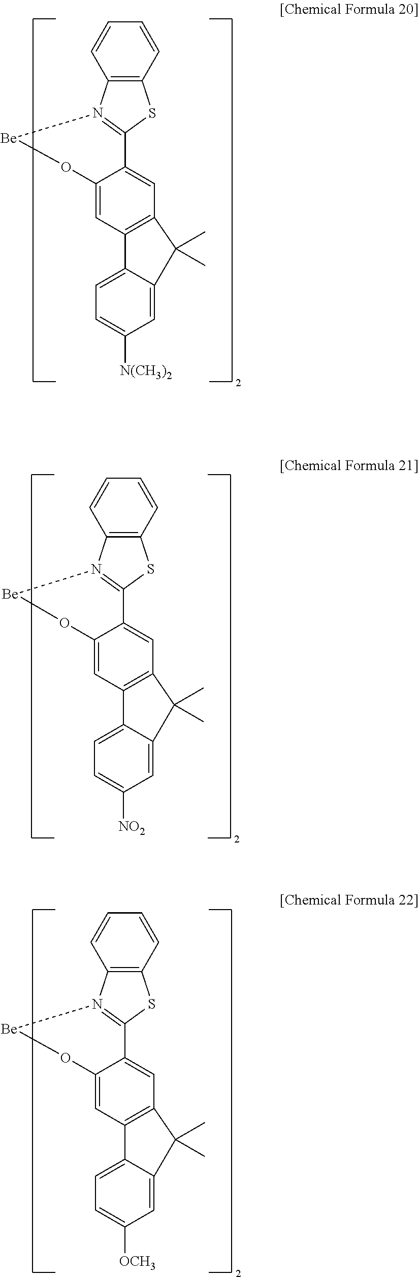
C12=C(C=CC=C1)SC1=N2[Be]OC2=CC3=C(C=C12)C(C)(C)C1=CC([N(CH3)2])=CC=C31.C12=C(C=CC=C1)SC1=N2[Be]OC2=CC3=C(C=C12)C(C)(C)C1=CC([NO2])=CC=C31.C12=C(C=CC=C1)SC1=N2[Be]OC2=CC3=C(C=C12)C(C)(C)C1=CC([OCH3])=CC=C31
